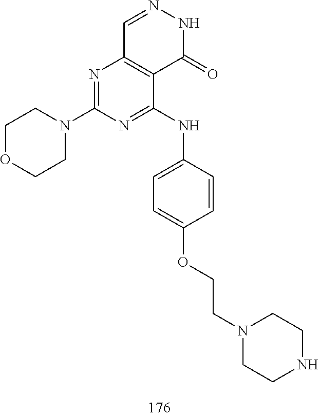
C1=NNC(=O)C2=C1N=C(N1CCOCC1)N=C2NC1=CC=C(OCCN2CCNCC2)C=C1
